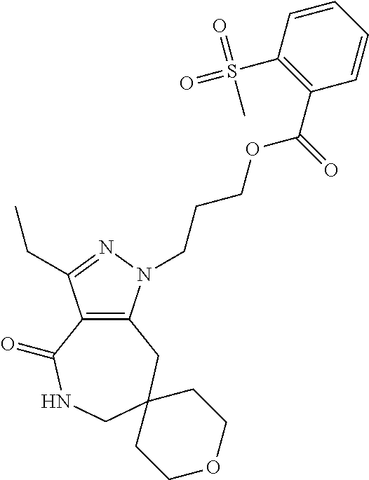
C12=C(N(CCCOC(C3=C(S(=O)(=O)C)C=CC=C3)=O)N=C1CC)CC1(CNC2=O)CCOCC1
